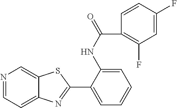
C1(NC(C2=C(F)C=C(F)C=C2)=O)=CC=CC=C1C1=NC2=CC=NC=C2S1
